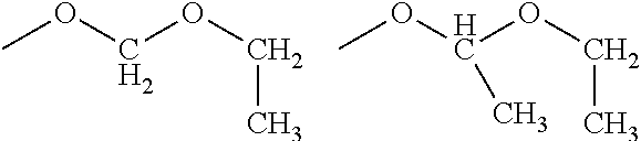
COCOCC.COC(OCC)C
